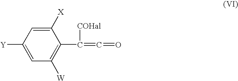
C1([Y])=CC([W])=C(C([COHal])=C=O)C([X])=C1
